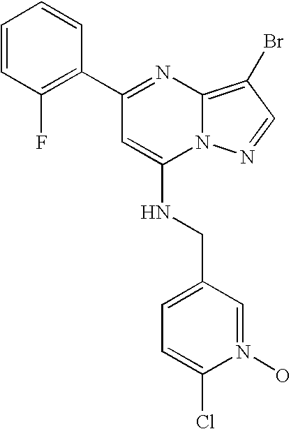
C1(C2=NC3=C(Br)C=NN3C(NCC3=CC=C(Cl)N(O)=C3)=C2)=C(F)C=CC=C1
